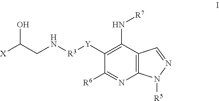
C1(N[R7])=C([Y][R3]NCC([X])O)C([R6])=NC2=C1C=NN2[R5]
